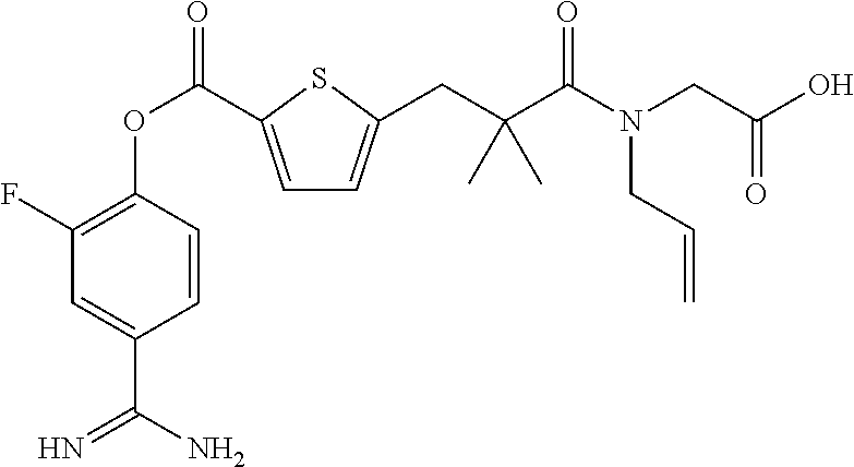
C1(F)=C(OC(=O)C2=CC=C(CC(C(N(CC(=O)O)CC=C)=O)(C)C)S2)C=CC(C(N)=N)=C1
